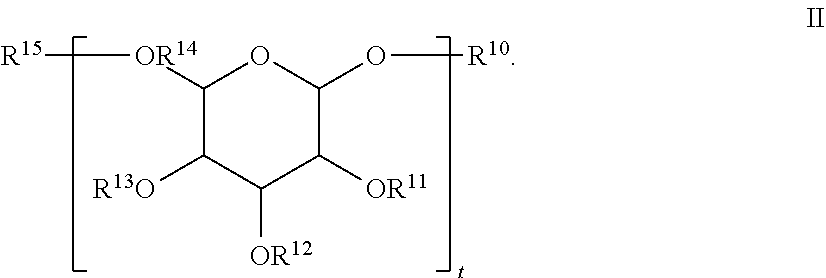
[OR14](C1C([R13O])C([OR12])C([OR11])C(O[R10])O1)[R15]
